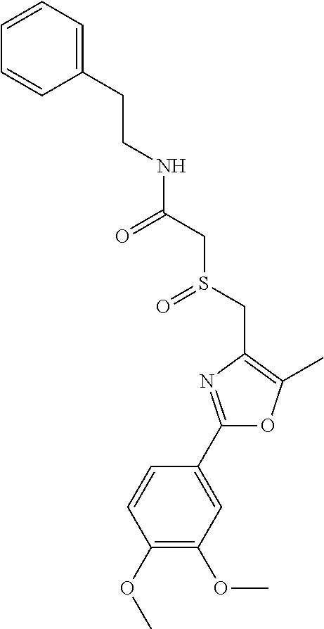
C1=CC=C(CCNC(=O)CS(CC2=C(C)OC(C3=CC(OC)=C(OC)C=C3)=N2)=O)C=C1
